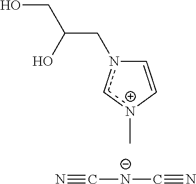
C1=C[n+](C)cn1CC(CO)O.[N-](C#N)C#N
